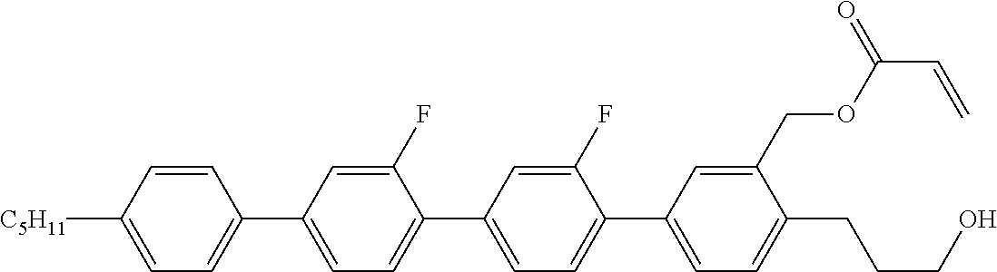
C1=CC([C5H11])=CC=C1C1=CC=C(C2=CC=C(C3=CC=C(CCCO)C(COC(C=C)=O)=C3)C(F)=C2)C(F)=C1
